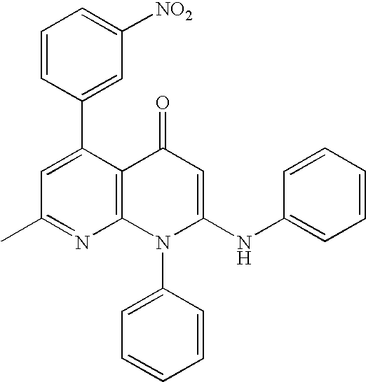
C1(C)=NC2=C(C(C3=CC([NO2])=CC=C3)=C1)C(=O)C=C(NC1=CC=CC=C1)N2C1=CC=CC=C1
